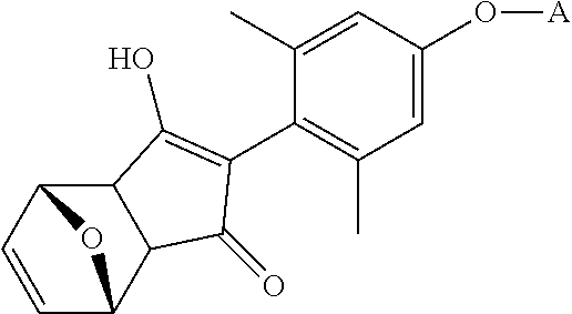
C1=C(O[A])C=C(C)C(C2=C(O)C3C(C4C=CC3O4)C2=O)=C1C
